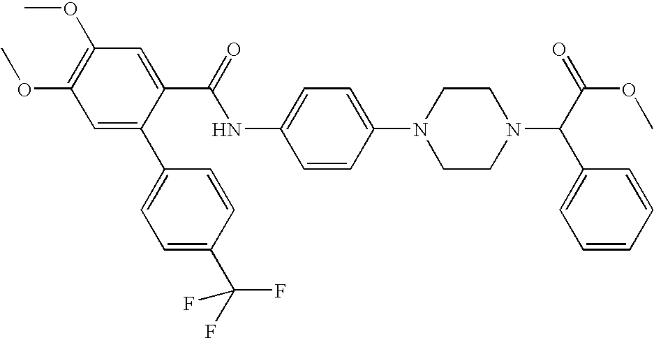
N1(C2=CC=C(NC(C3=CC(OC)=C(OC)C=C3C3=CC=C(C(F)(F)F)C=C3)=O)C=C2)CCN(C(C(OC)=O)C2=CC=CC=C2)CC1
